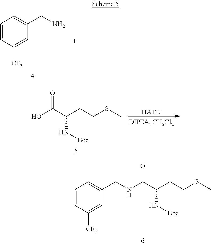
C1=CC([CF3])=CC(CN)=C1.OC(C(CCSC)N[Boc])=O.[HATU].C1=CC([CF3])=CC(CNC(C(CCSC)N[Boc])=O)=C1
